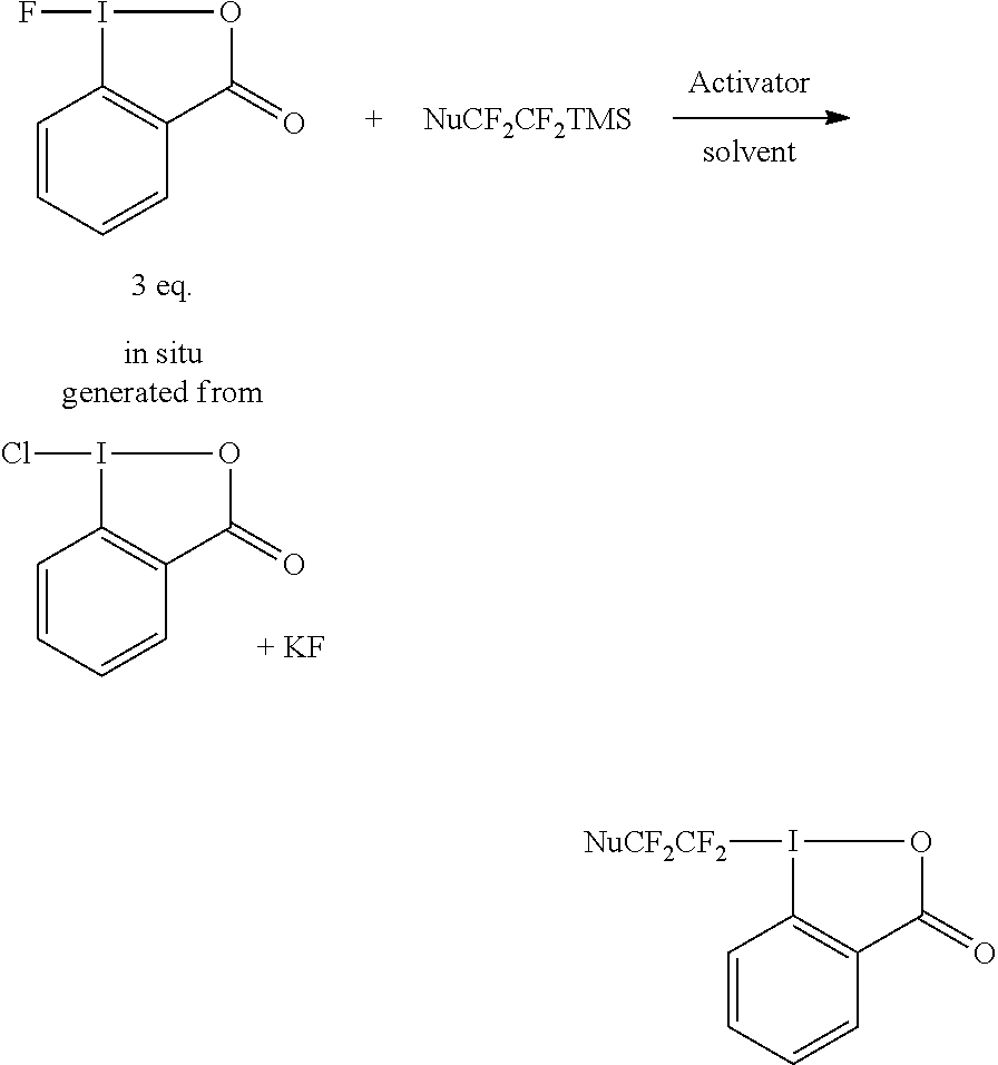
C1=CC=CC2=C1I(Cl)OC2=O.C1=CC=CC2=C1I(F)OC2=O.C1=CC=CC2=C1I([NuCF2CF2])OC2=O
